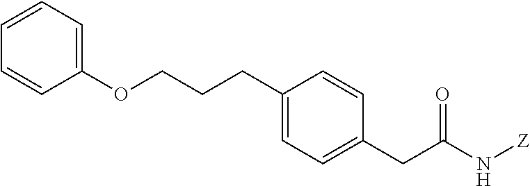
O(CCCC1=CC=C(CC(N[Z])=O)C=C1)C1=CC=CC=C1
